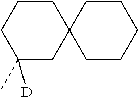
C1CC2(CC(C)([D])C1)CCCCC2
